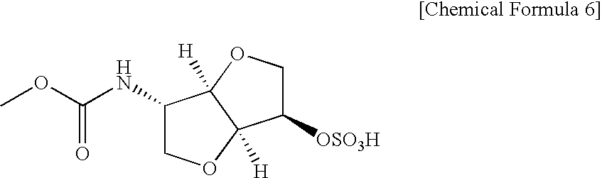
COC(NC1COC2([H])C1([H])OCC2[OSO3H])=O
